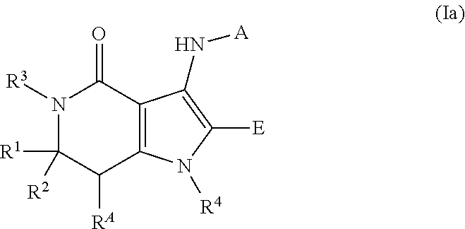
N1([R3])C([R1])([R2])C([RA])C2=C(C1=O)C(N[A])=C([E])N2[R4]
